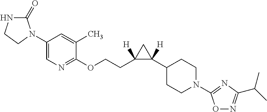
C1(N2C(=O)NCC2)=CN=C(OCCC2([H])C([H])(C3CCN(C4=NC(C(C)C)=NO4)CC3)C2)C(C)=C1
